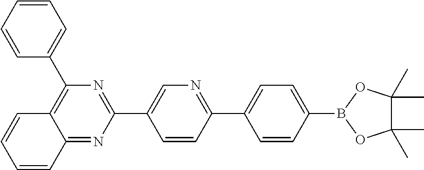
C12=NC(C3=CN=C(C4=CC=C(B5OC(C)(C)C(C)(C)O5)C=C4)C=C3)=NC(C3=CC=CC=C3)=C1C=CC=C2
